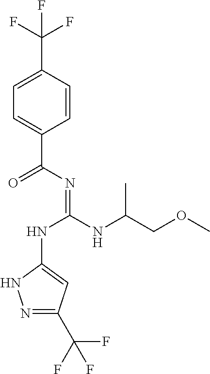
C1=C(C(F)(F)F)C=CC(C(=O)N=C(NC2=CC(C(F)(F)F)=NN2)NC(COC)C)=C1
